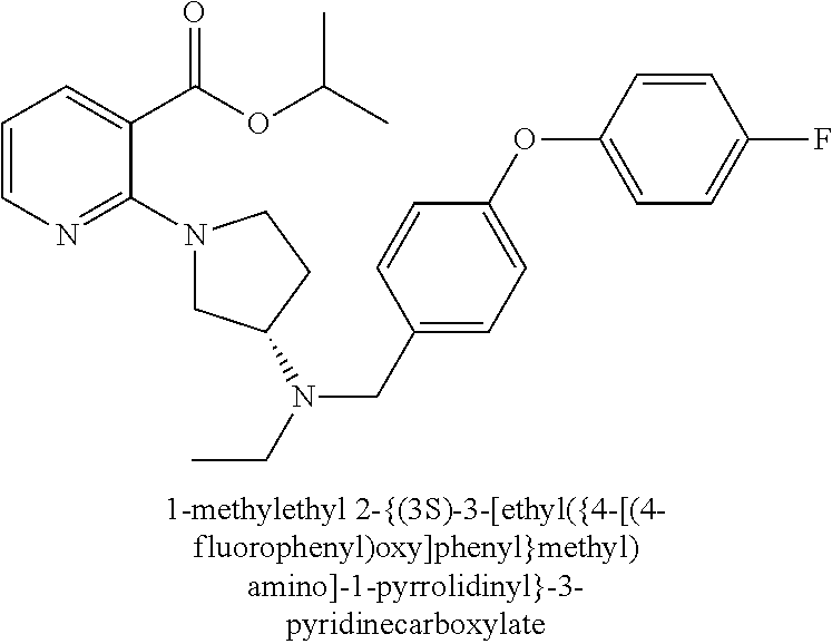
C1=CN=C(N2CC(N(CC)CC3=CC=C(OC4=CC=C(F)C=C4)C=C3)CC2)C(C(OC(C)C)=O)=C1
